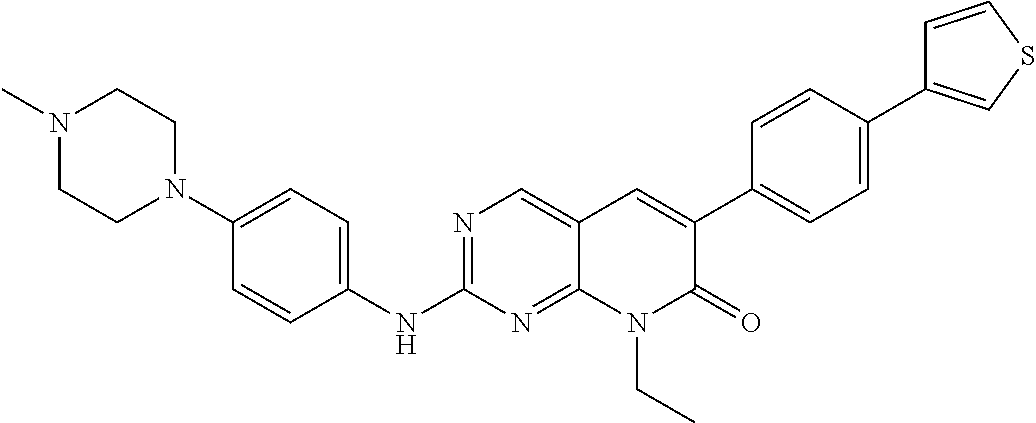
N1(C)CCN(C2=CC=C(NC3=NC=C4C(=N3)N(CC)C(=O)C(C3=CC=C(C5=CSC=C5)C=C3)=C4)C=C2)CC1
